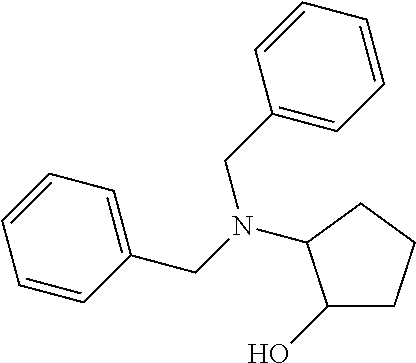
C1(CN(CC2=CC=CC=C2)C2C(O)CCC2)=CC=CC=C1
